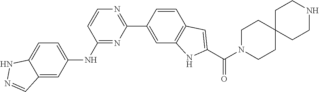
C12=CC=C(NC3=NC(C4=CC5=C(C=C4)C=C(C(N4CCC6(CC4)CCNCC6)=O)N5)=NC=C3)C=C1C=NN2
